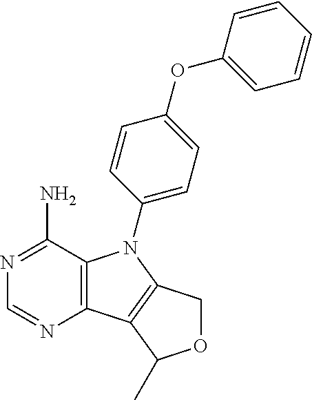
C12=C(C(N)=NC=N1)N(C1=CC=C(OC3=CC=CC=C3)C=C1)C1=C2C(C)OC1
